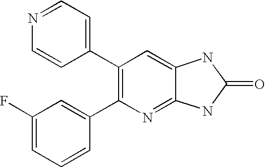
C1=NC=CC(C2=C(C3=CC(F)=CC=C3)N=C3C(=C2)NC(=O)N3)=C1
